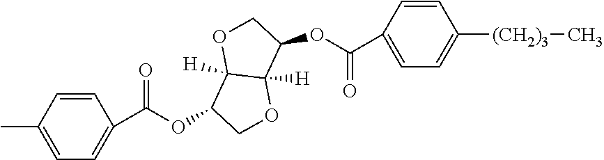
CC1=CC=C(C(OC2C3([H])OCC(OC(C4=CC=C([(CH2)3]C)C=C4)=O)C3([H])OC2)=O)C=C1
